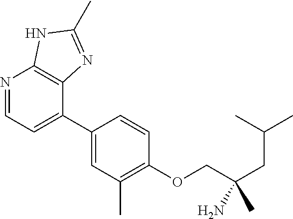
C1(C2=CC=NC3=C2N=C(C)N3)=CC(C)=C(OCC(CC(C)C)(C)N)C=C1
